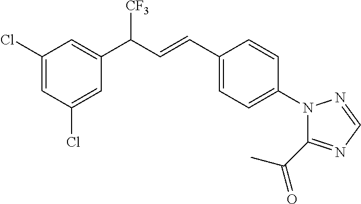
C1(C(C=CC2=CC=C(N3C(C(C)=O)=NC=N3)C=C2)[CF3])=CC(Cl)=CC(Cl)=C1
